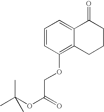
C1=CC(OCC(OC(C)(C)C)=O)=C2C(=C1)C(=O)CCC2
